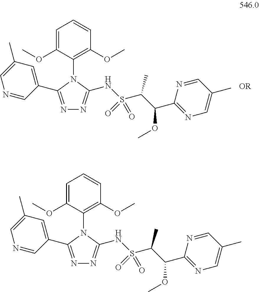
C1=C(OC)C(N2C(C3=CC(C)=CN=C3)=NN=C2NS(C(C)C(OC)C2=NC=C(C)C=N2)(=O)=O)=C(OC)C=C1.C1=C(OC)C(N2C(C3=CC(C)=CN=C3)=NN=C2NS(C(C)C(OC)C2=NC=C(C)C=N2)(=O)=O)=C(OC)C=C1
